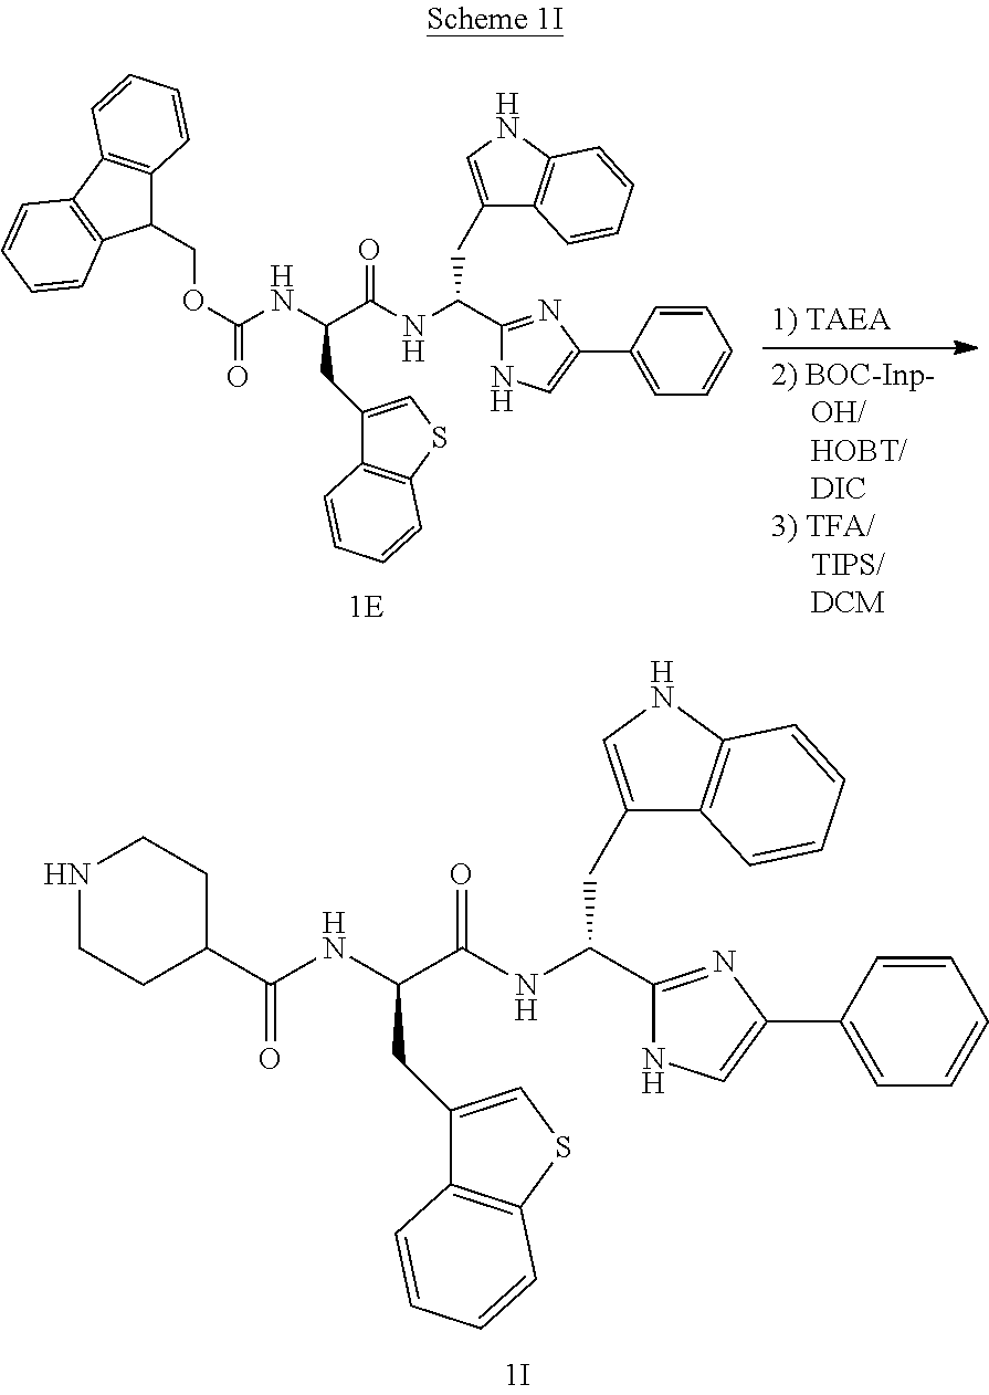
N(C(CC1=CNC2=C1C=CC=C2)C1=NC(C2=CC=CC=C2)=CN1)C(=O)C(CC1=CSC2=C1C=CC=C2)NC(=O)C1CCNCC1.N(C(CC1=CNC2=C1C=CC=C2)C1=NC(C2=CC=CC=C2)=CN1)C(=O)C(CC1=CSC2=C1C=CC=C2)NC(=O)OCC1C2=C(C3=C1C=CC=C3)C=CC=C2
